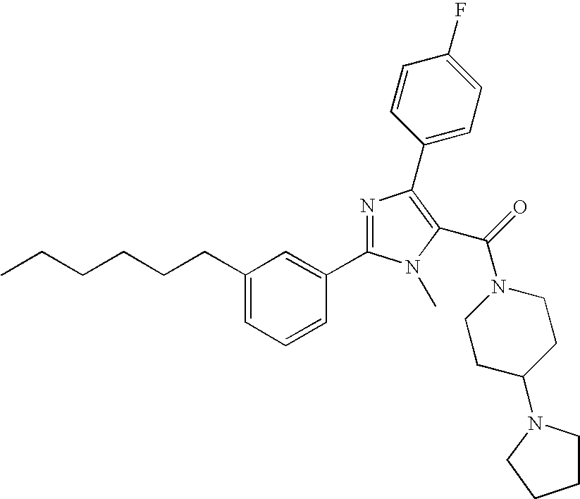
C(CCCCC1=CC=CC(C2=NC(C3=CC=C(F)C=C3)=C(C(=O)N3CCC(N4CCCC4)CC3)N2C)=C1)C
